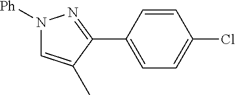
C1(C2=NN([Ph])C=C2C)=CC=C(Cl)C=C1
